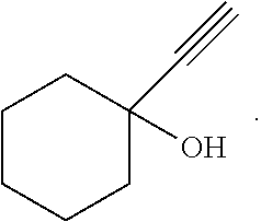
C1CCCC(C#C)(O)C1
